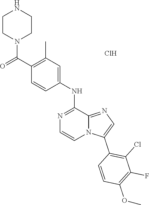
C1(C(=O)N2CCNCC2)=C(C)C=C(NC2=NC=CN3C2=NC=C3C2=C(Cl)C(F)=C(OC)C=C2)C=C1.Cl
